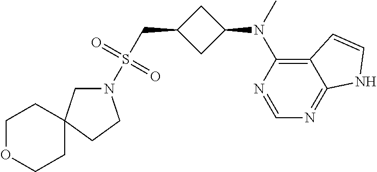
N1(S(CC2CC(N(C)C3=C4C(=NC=N3)NC=C4)C2)(=O)=O)CC2(CC1)CCOCC2
